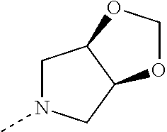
C1N(C)CC2C1OCO2
